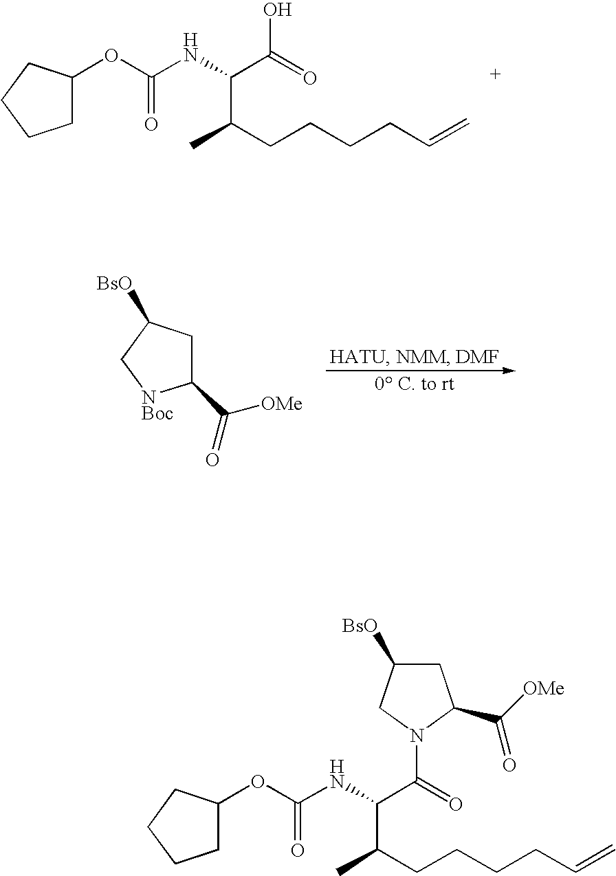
C1C(OC(=O)NC(C(CCCCC=C)C)C(=O)O)CCC1.C1(C(=O)[OMe])CC([BsO])C[NBoc]1.C1C(OC(=O)NC(C(CCCCC=C)C)C(=O)N2C(C([OMe])=O)CC([BsO])C2)CCC1
